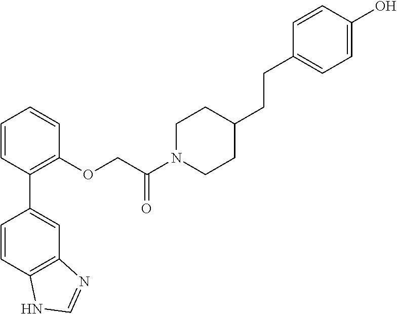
C1=CC(C2=CC3=C(C=C2)NC=N3)=C(OCC(N2CCC(CCC3=CC=C(O)C=C3)CC2)=O)C=C1
